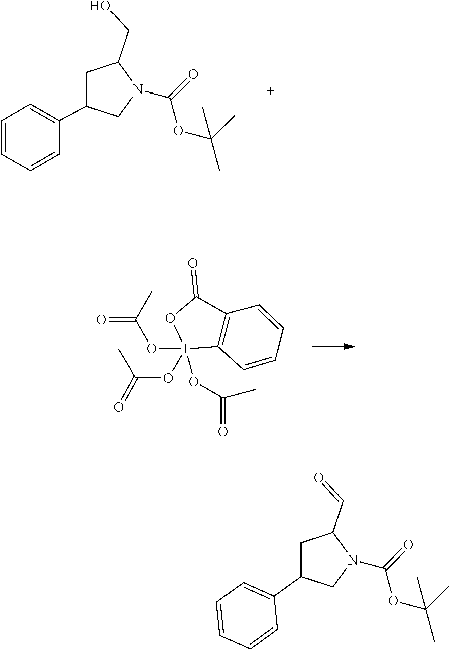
C1=C(C2CC(CO)N(C(=O)OC(C)(C)C)C2)C=CC=C1.O=C(C)OI1(OC(C)=O)(OC(=O)C)C2=C(C(=O)O1)C=CC=C2.C1=C(C2CC(C=O)N(C(=O)OC(C)(C)C)C2)C=CC=C1
